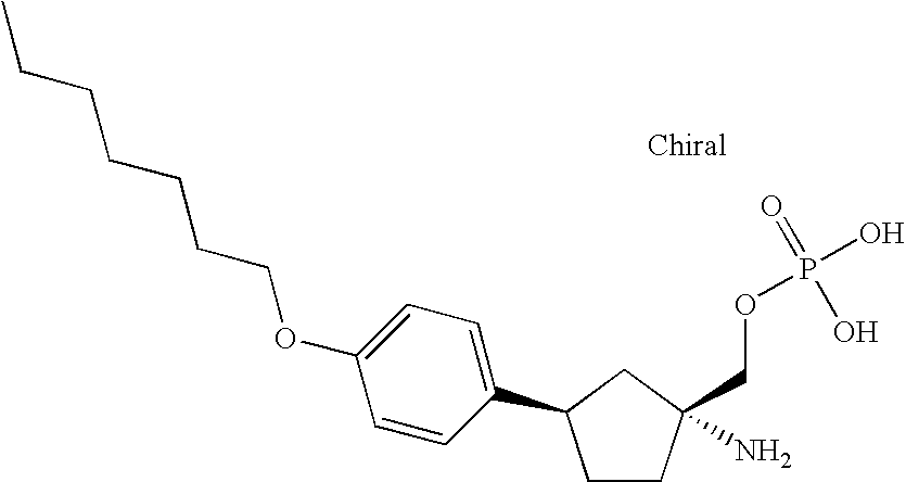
C1CC(COP(O)(=O)O)(N)CC1C1=CC=C(OCCCCCCC)C=C1
